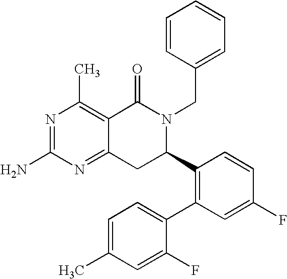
C12=NC(N)=NC(C)=C1C(=O)N(CC1=CC=CC=C1)C(C1=C(C3=CC=C(C)C=C3F)C=C(F)C=C1)C2
